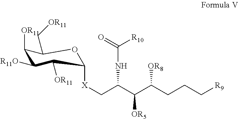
C1([OR11])C([R11O])C([OR11])C([X]CC(C(C(CCC[R9])[OR8])[OR5])NC([R10])=O)OC1C[OR11]
